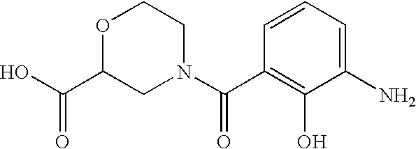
C1(N)=CC=CC(C(=O)N2CCOC(C(O)=O)C2)=C1O
